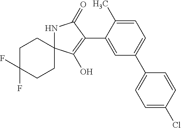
C1CC2(CCC1(F)F)NC(=O)C(C1=CC(C3=CC=C(Cl)C=C3)=CC=C1C)=C2O
